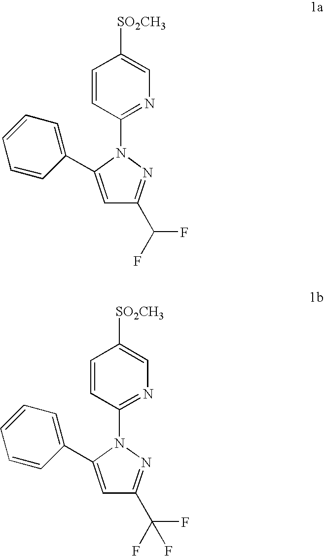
C1(N2C(C3=CC=CC=C3)=CC(C(F)F)=N2)=NC=C([SO2CH3])C=C1.C1(N2C(C3=CC=CC=C3)=CC(C(F)(F)F)=N2)=NC=C([SO2CH3])C=C1
